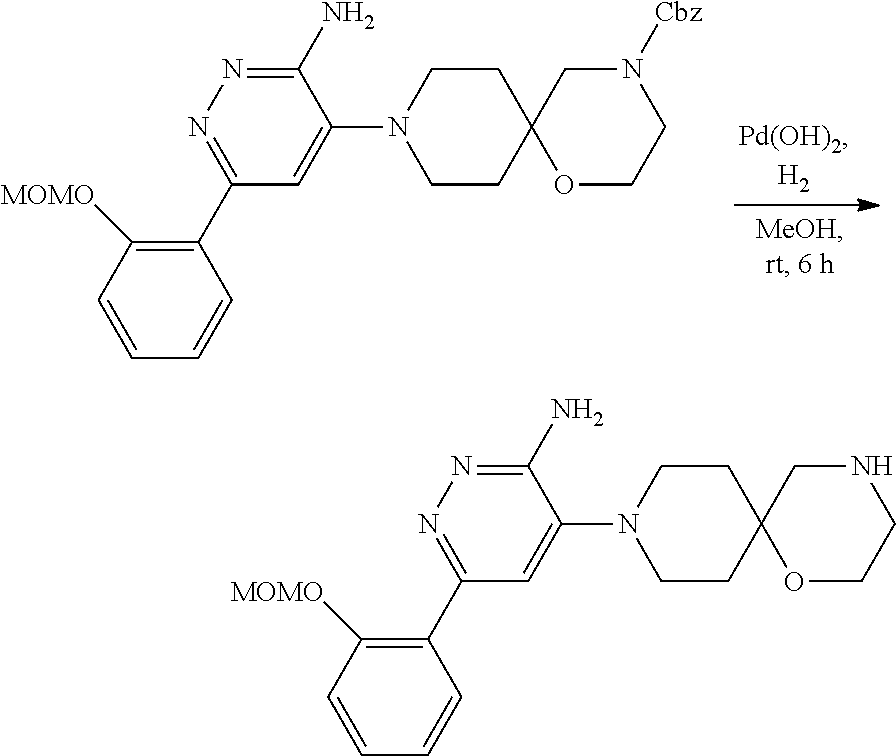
C1CN(C2=CC(C3=C([MOMO])C=CC=C3)=NN=C2N)CCC12OCCN([Cbz])C2.C1CN(C2=CC(C3=C([MOMO])C=CC=C3)=NN=C2N)CCC12OCCNC2
